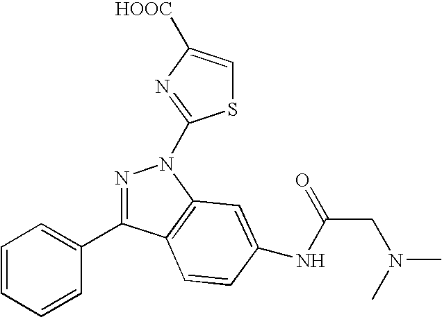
N1=C(C2=CC=CC=C2)C2=C(N1C1=NC([HOOC])=CS1)C=C(NC(CN(C)C)=O)C=C2
